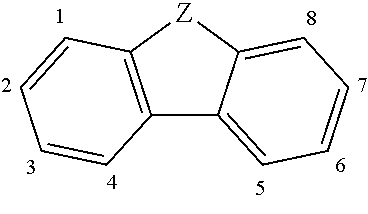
C12=C([Z]C3=CC=CC=C13)C=CC=C2
